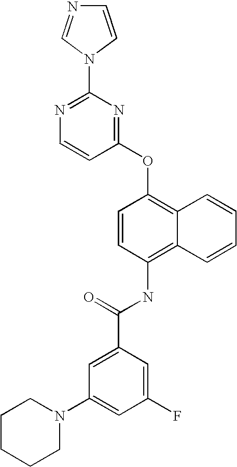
N1=C(N2C=NC=C2)N=C(OC2=C3C(=C(NC(C4=CC(N5CCCCC5)=CC(F)=C4)=O)C=C2)C=CC=C3)C=C1
